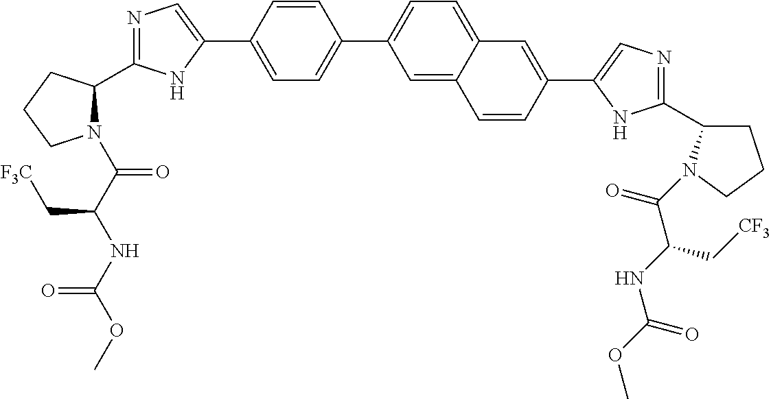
C1=C(C2=CN=C(C3N(C(C(NC(OC)=O)C[F3C])=O)CCC3)N2)C=CC(C2=CC=C3C(=C2)C=CC(C2=CN=C(C4CCCN4C(C(C[CF3])NC(=O)OC)=O)N2)=C3)=C1
